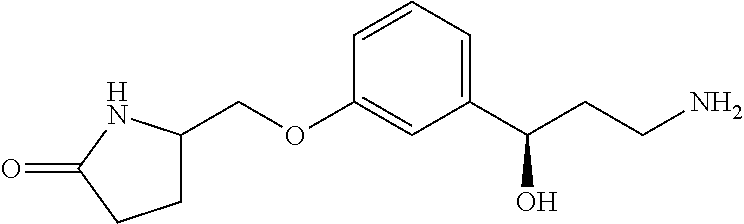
C1=CC(OCC2CCC(=O)N2)=CC(C(CCN)O)=C1
